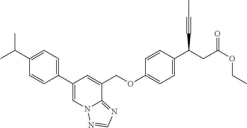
C1(C2=CN3C(=NC=N3)C(COC3=CC=C(C(C#CC)CC(OCC)=O)C=C3)=C2)=CC=C(C(C)C)C=C1
